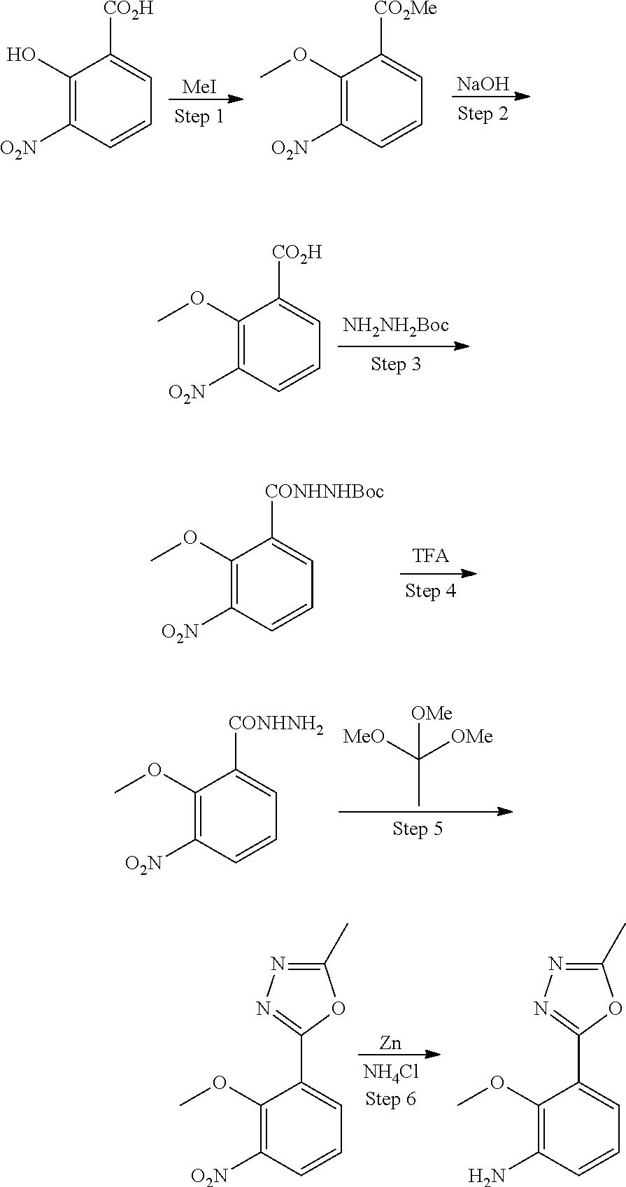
[MeI].[NaOH].C1(O)=C([O2N])C=CC=C1[CO2H].C1(OC)=C([O2N])C=CC=C1[CO2Me].C1(OC)=C([O2N])C=CC=C1[CO2H].C1(OC)=C([O2N])C=CC=C1[CONHNHBoc].[MeO]C([OMe])([OMe])C.C1(OC)=C([O2N])C=CC=C1[CONHNH2].[Zn].C1(OC)=C([O2N])C=CC=C1C1=NN=C(C)O1.C1(OC)=C(N)C=CC=C1C1=NN=C(C)O1
